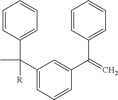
C1(C(C2=CC=CC=C2)(C)[R])=CC=CC(C(=C)C2=CC=CC=C2)=C1
